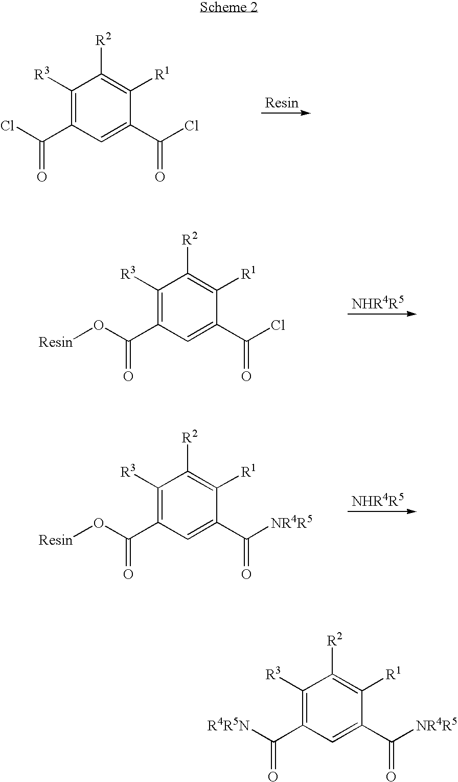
C1([R3])=C(C(Cl)=O)C=C(C(Cl)=O)C([R1])=C1[R2].C1([R3])=C(C(O[Resin])=O)C=C(C(Cl)=O)C([R1])=C1[R2].C1([R3])=C(C(O[Resin])=O)C=C(C([NR4R5])=O)C([R1])=C1[R2].C1([R3])=C(C([R4R5N])=O)C=C(C([NR4R5])=O)C([R1])=C1[R2]
